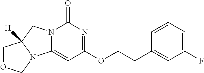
N12C(=CC(OCCC3=CC(F)=CC=C3)=NC1=O)N1C([H])(C2)COC1
